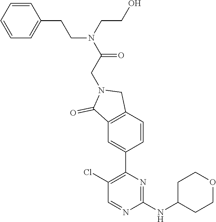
C1(Cl)=C(C2=CC3=C(C=C2)CN(CC(N(CCO)CCC2=CC=CC=C2)=O)C3=O)N=C(NC2CCOCC2)N=C1
